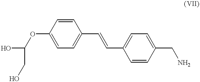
C1(OC(O)CO)=CC=C(C=CC2=CC=C(CN)C=C2)C=C1
